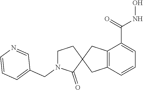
C12=C(C=CC=C1C(=O)NO)CC1(C2)CCN(CC2=CC=CN=C2)C1=O
